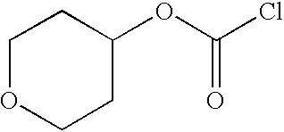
C1OCCC(OC(Cl)=O)C1
